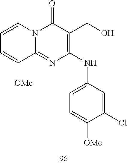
C1=CC=C([OMe])C2=NC(NC3=CC=C([OMe])C(Cl)=C3)=C(CO)C(=O)N12
